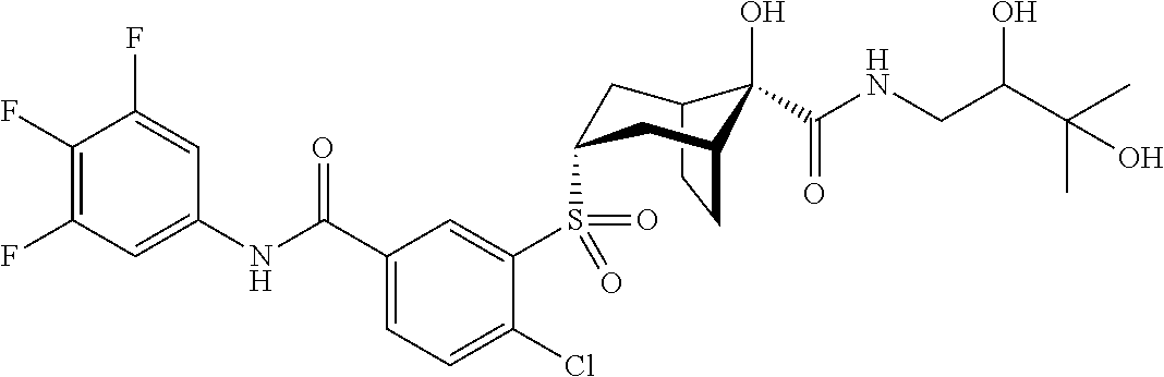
C1(F)=C(F)C=C(NC(C2=CC=C(Cl)C(S(=O)(=O)C3CC4C(O)(C(NCC(C(C)(C)O)O)=O)C(CC4)C3)=C2)=O)C=C1F
